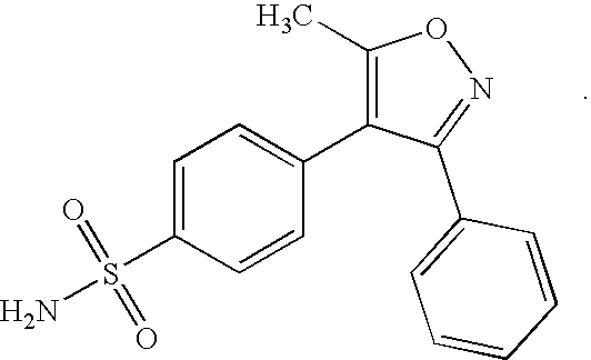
C1(C)=C(C2=CC=C(S(N)(=O)=O)C=C2)C(C2=CC=CC=C2)=NO1
